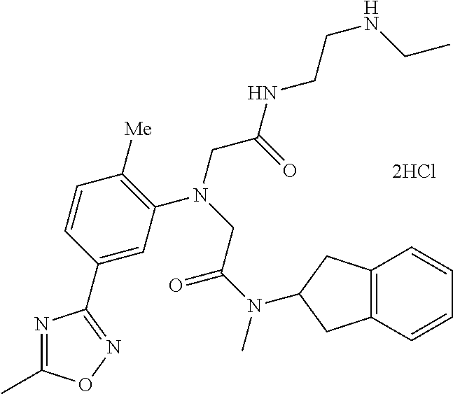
[2HCl].C1=C(C2=NOC(C)=N2)C=CC([Me])=C1N(CC(NCCNCC)=O)CC(N(C)C1CC2=C(C=CC=C2)C1)=O
